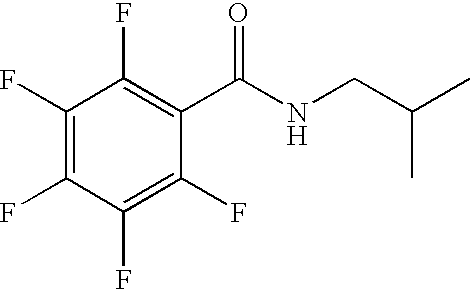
C1(F)=C(F)C(F)=C(F)C(F)=C1C(NCC(C)C)=O
